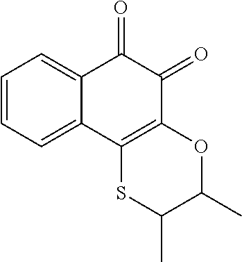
C1=CC=C2C(=C1)C(=O)C(=O)C1=C2SC(C)C(C)O1
